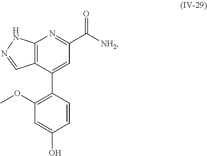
C12=C(C(C3=C(OC)C=C(O)C=C3)=CC(C([NH2])=O)=N1)C=NN2
